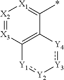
[X2]1=[X3]C2=C(C(*)=[X1]1)[Y4]:[Y3][Y2]:[Y1]2
